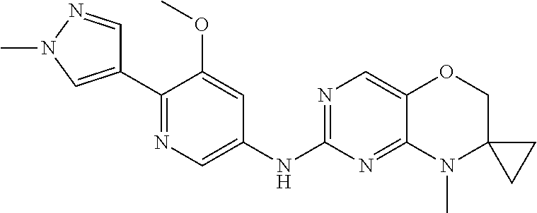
C1(C2=CN(C)N=C2)=NC=C(NC2=NC=C3C(=N2)N(C)C2(CO3)CC2)C=C1OC
